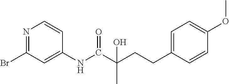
N1=C(Br)C=C(NC(C(CCC2=CC=C(OC)C=C2)(C)O)=O)C=C1
